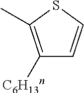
C1([C6H13n])=C(C)SC=C1
